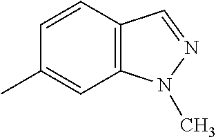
C1=CC2=C(C=C1C)N(C)N=C2
